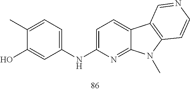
OC1=CC(NC2=CC=C3C(=N2)N(C)C2=C3C=NC=C2)=CC=C1C
